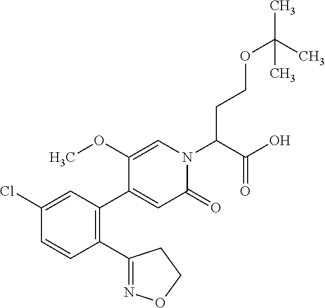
C1(Cl)=CC(C2=CC(=O)N(C(C(O)=O)CCOC(C)(C)C)C=C2OC)=C(C2=NOCC2)C=C1
